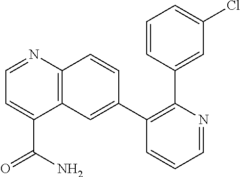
C1=CC(C2=C(C3=CC4=C(C=C3)N=CC=C4C(N)=O)C=CC=N2)=CC(Cl)=C1
